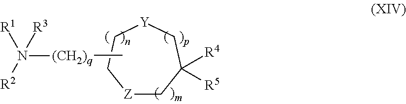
[Z]1CC([R4])([R5])C[Y]CC1.C[(CH2)q]N([R1])([R2])[R3]
